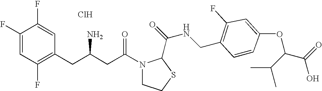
Cl.C1(F)=CC(F)=C(CC(CC(N2CCSC2C(=O)NCC2=C(F)C=C(OC(C(=O)O)C(C)C)C=C2)=O)N)C=C1F
